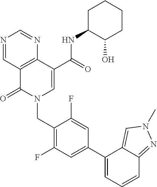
N1=CC2=C(N=C1)C(C(=O)NC1C(O)CCCC1)=CN(CC1=C(F)C=C(C3=CC=CC4=NN(C)C=C34)C=C1F)C2=O
